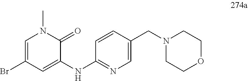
C1(NC2=CC(Br)=CN(C)C2=O)=NC=C(CN2CCOCC2)C=C1
